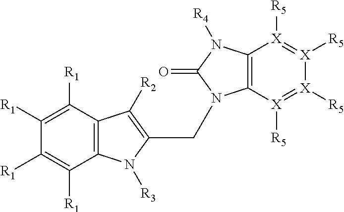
C12=C(C([R1])=C([R1])C([R1])=C1[R1])C([R2])=C(CN1C3=C([X]([R5])=[X]([R5])[X]([R5])=[X]3[R5])N([R4])C1=O)N2[R3]
